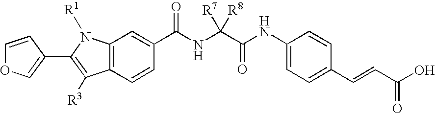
C12=C(C=CC(C(NC(C(NC3=CC=C(C=CC(O)=O)C=C3)=O)([R8])[R7])=O)=C1)C([R3])=C(C1=COC=C1)N2[R1]
